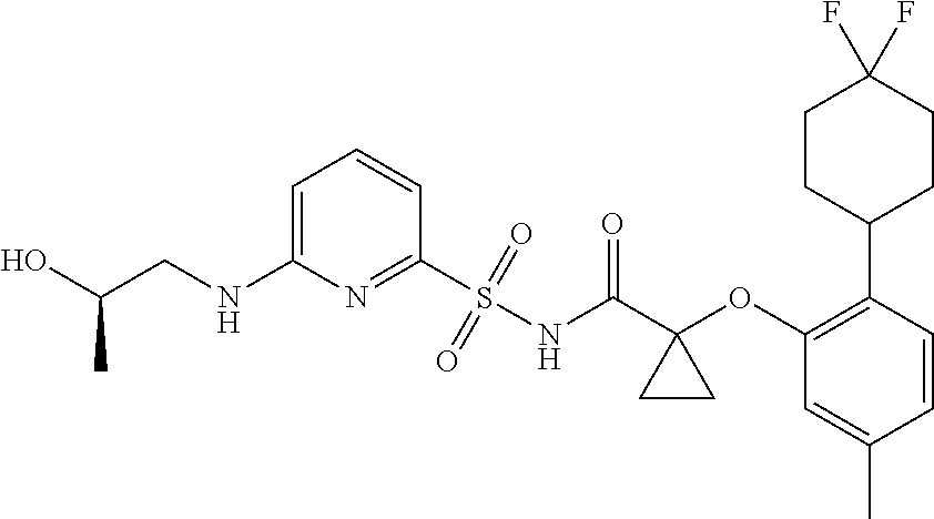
C1=C(NCC(O)C)N=C(S(NC(C2(OC3=C(C4CCC(F)(F)CC4)C=CC(C)=C3)CC2)=O)(=O)=O)C=C1
